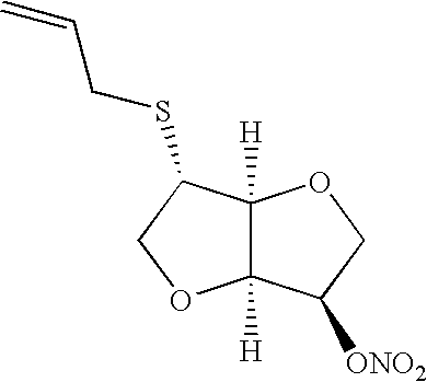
C12([H])C([H])(C(SCC=C)CO1)OCC2[ONO2]
